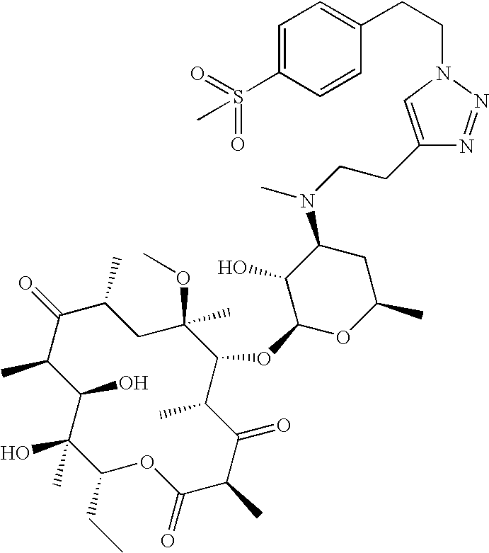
C1(O)C(C)C(=O)C(C)CC(C)(OC)C(OC2OC(C)CC(N(CCC3=CN(CCC4=CC=C(S(=O)(=O)C)C=C4)N=N3)C)C2O)C(C)C(=O)C(C)C(=O)OC(CC)C1(O)C
